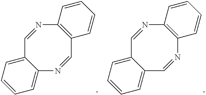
C1=NC2=C(N=CC3=CC=CC=C13)C=CC=C2.C1=NC2=C(C=NC3=CC=CC=C13)C=CC=C2
